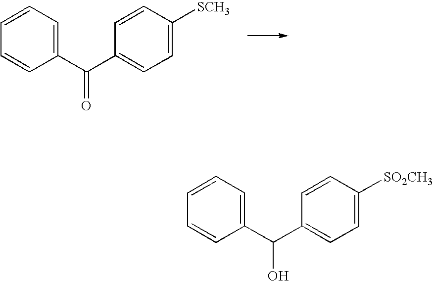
C1=CC=C(C(C2=CC=C([SCH3])C=C2)=O)C=C1.C1=CC=C(C(C2=CC=C([SO2CH3])C=C2)O)C=C1
